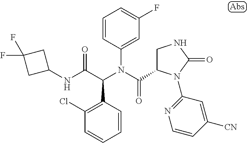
C1=CC(N(C(=O)C2CNC(=O)N2C2=NC=CC([CN])=C2)C(C(NC2CC(F)(F)C2)=O)C2=C(Cl)C=CC=C2)=CC(F)=C1
